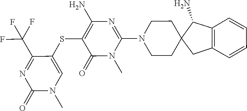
N1(C)C(N2CCC3(C(N)C4=C(C=CC=C4)C3)CC2)=NC(N)=C(SC2=CN(C)C(=O)N=C2C(F)(F)F)C1=O
